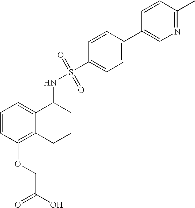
C1=CC(OCC(O)=O)=C2C(=C1)C(NS(=O)(=O)C1=CC=C(C3=CN=C(C)C=C3)C=C1)CCC2
